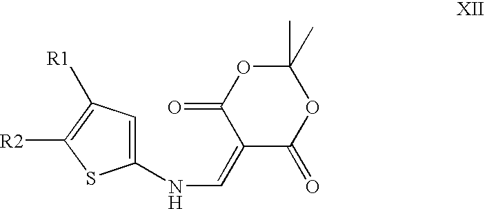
C1(NC=C2C(=O)OC(C)(C)OC2=O)=CC([R1])=C([R2])S1
